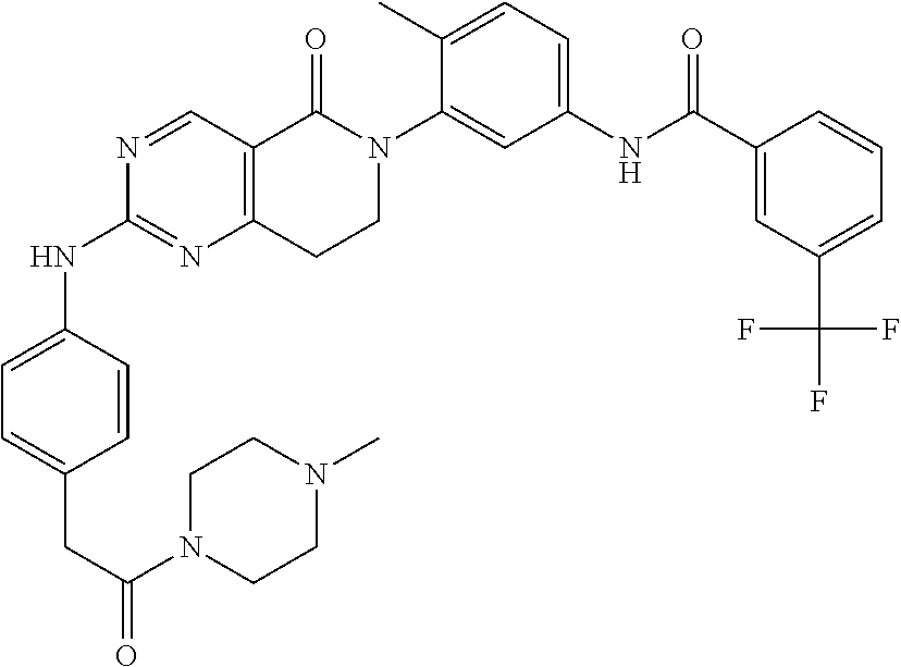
N1=CC2=C(N=C1NC1=CC=C(CC(=O)N3CCN(C)CC3)C=C1)CCN(C1=CC(NC(C3=CC(C(F)(F)F)=CC=C3)=O)=CC=C1C)C2=O
